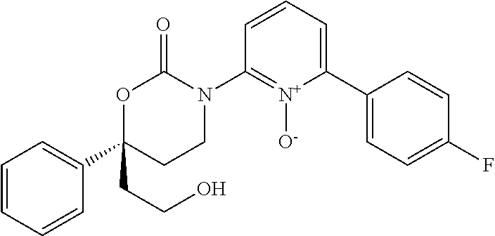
C1=CC=CC(C2(CCO)CCN(C3=[N+]([O-])C(C4=CC=C(F)C=C4)=CC=C3)C(=O)O2)=C1
